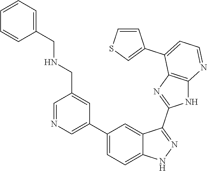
C1=NC=C(C2=CC=C3C(=C2)C(C2=NC4=C(N2)N=CC=C4C2=CSC=C2)=NN3)C=C1CNCC1=CC=CC=C1
